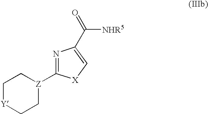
N1=C([Z]2CC[Y]CC2)[X]C=C1C([NHR5])=O
